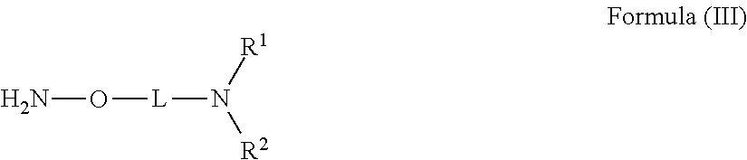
NO[L]N([R1])[R2]
